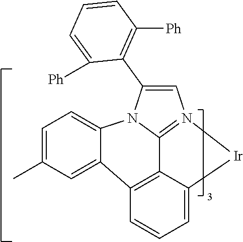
C1=C(C)C=C2C3=C4C5=N(C=C(C6=C([Ph])C=CC=C6[Ph])N5C2=C1)[Ir]C4=CC=C3
